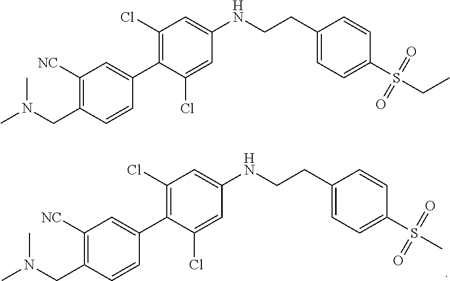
C1([NC])=C(CN(C)C)C=CC(C2=C(Cl)C=C(NCCC3=CC=C(S(C)(=O)=O)C=C3)C=C2Cl)=C1.C1([NC])=C(CN(C)C)C=CC(C2=C(Cl)C=C(NCCC3=CC=C(S(CC)(=O)=O)C=C3)C=C2Cl)=C1
